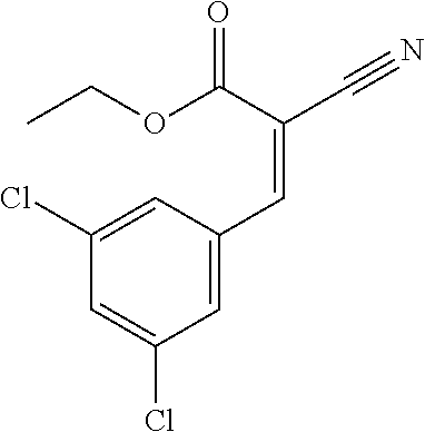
CCOC(C(C#N)=CC1=CC(Cl)=CC(Cl)=C1)=O
